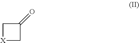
[X]1CC(=O)C1
